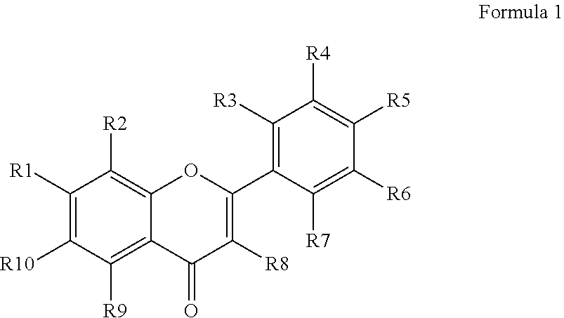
C1([R1])=C([R10])C([R9])=C2C(=C1[R2])OC(C1=C([R3])C([R4])=C([R5])C([R6])=C1[R7])=C([R8])C2=O
